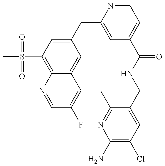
CS(C1=C2C(=CC(CC3=CC(C(=O)NCC4=CC(Cl)=C(N)N=C4C)=CC=N3)=C1)C=C(F)C=N2)(=O)=O
